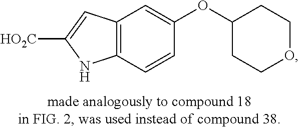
C12=C(C=CC(OC3CCOCC3)=C1)NC([HO2C])=C2
